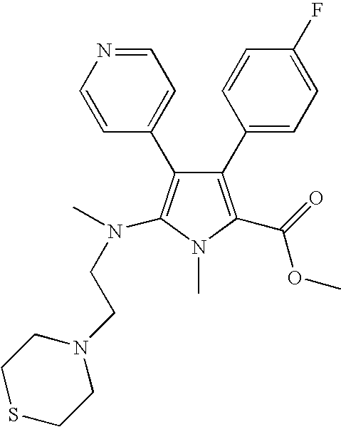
C1(C2=CC=C(F)C=C2)=C(C(=O)OC)N(C)C(N(C)CCN2CCSCC2)=C1C1=CC=NC=C1
